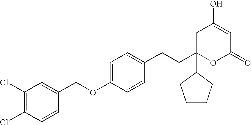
C1C(CCC2=CC=C(OCC3=CC(Cl)=C(Cl)C=C3)C=C2)(C2CCCC2)OC(=O)C=C1O
